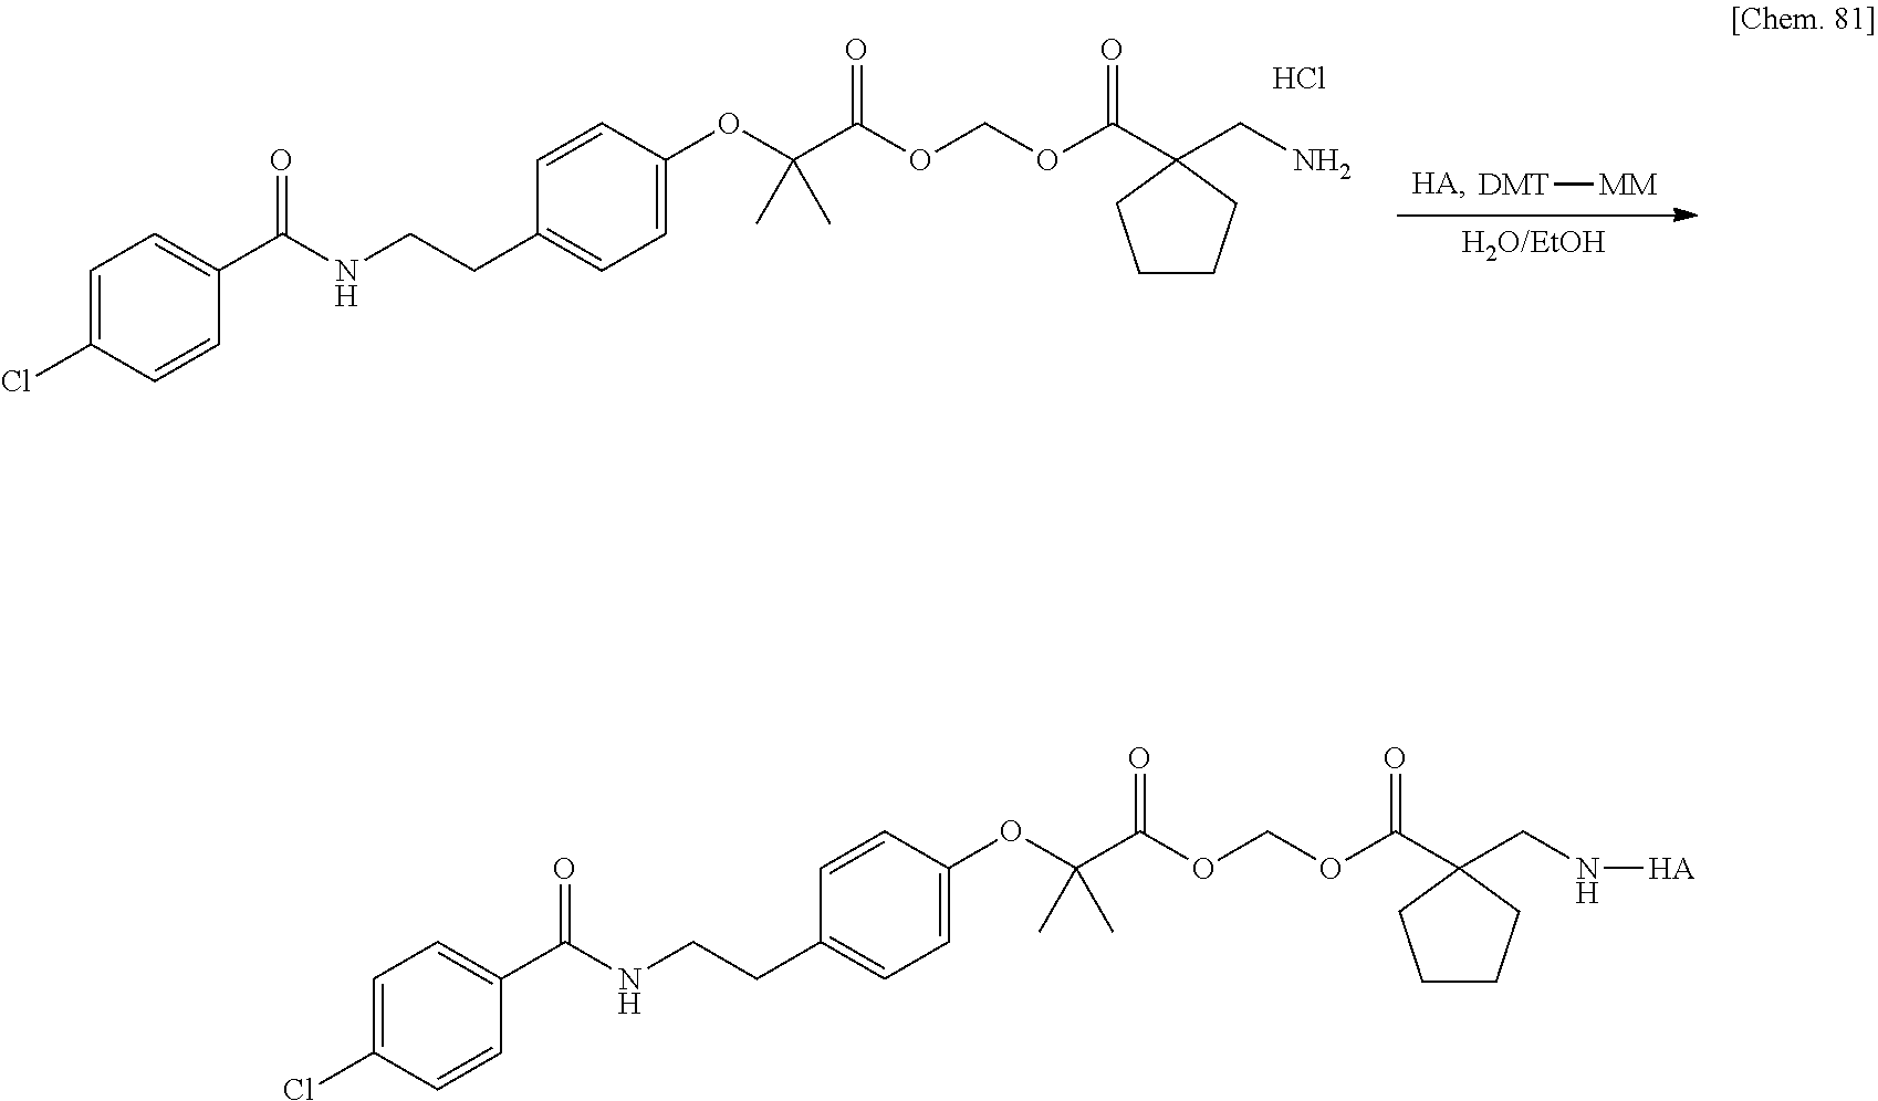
C1=C(Cl)C=CC(C(NCCC2=CC=C(OC(C(=O)OCOC(C3(CN[HA])CCCC3)=O)(C)C)C=C2)=O)=C1.Cl.C1=C(Cl)C=CC(C(NCCC2=CC=C(OC(C(=O)OCOC(C3(CN)CCCC3)=O)(C)C)C=C2)=O)=C1.[HA].[DMT][MM].[H2O/EtOH]
